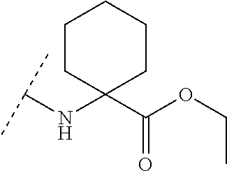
C(NC1(C(OCC)=O)CCCCC1)(C)C
